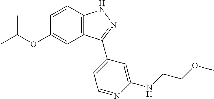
C1=CC2=C(C=C1OC(C)C)C(C1=CC=NC(NCCOC)=C1)=NN2
